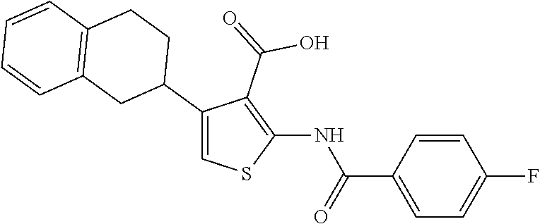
C1(C2CCC3=C(C2)C=CC=C3)=CSC(NC(C2=CC=C(F)C=C2)=O)=C1C(=O)O
